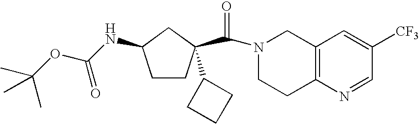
N1(C(=O)C2(C3CCC3)CCC(NC(OC(C)(C)C)=O)C2)CCC2=C(C1)C=C([CF3])C=N2
